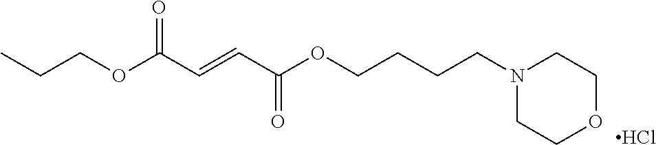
N1(CCCCOC(C=CC(OCCC)=O)=O)CCOCC1.Cl
